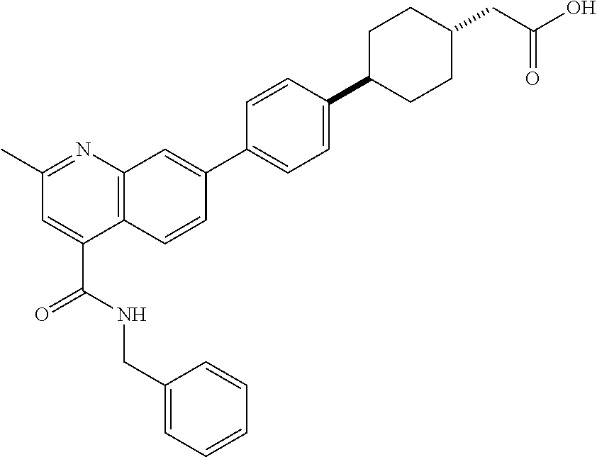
C1(CNC(C2=CC(C)=NC3=C2C=CC(C2=CC=C(C4CCC(CC(=O)O)CC4)C=C2)=C3)=O)=CC=CC=C1
